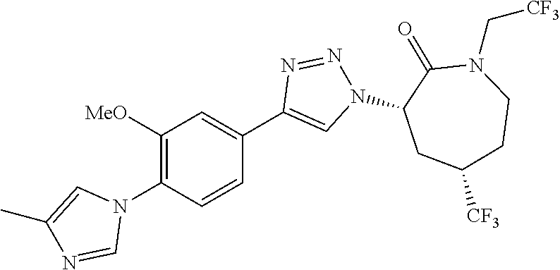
C1(N2C=C(C)N=C2)=C([MeO])C=C(C2=CN(C3CC([CF3])CCN(C[CF3])C3=O)N=N2)C=C1
